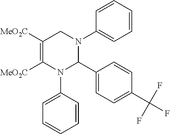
C1=CC=CC(N2CC([MeO2C])=C([MeO2C])N(C3=CC=CC=C3)C2C2=CC=C(C(F)(F)F)C=C2)=C1
